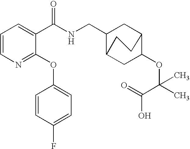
C1=CN=C(OC2=CC=C(F)C=C2)C(C(NCC2C3CC(OC(C(O)=O)(C)C)C(C2)CC3)=O)=C1
